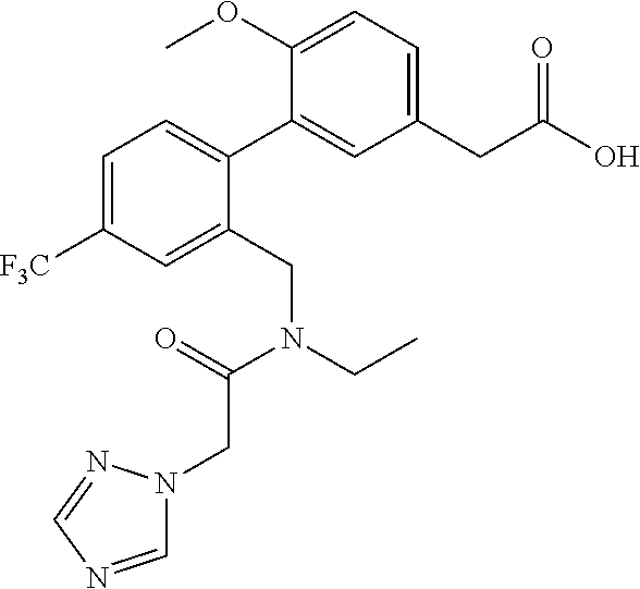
C1=C([F3C])C=C(CN(CC)C(=O)CN2C=NC=N2)C(C2=CC(CC(O)=O)=CC=C2OC)=C1
